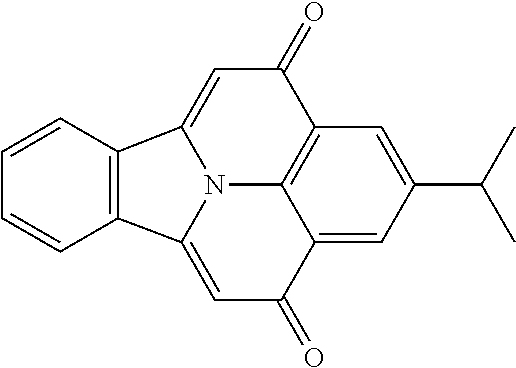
C12=C(C=CC=C1)C1=CC(=O)C3=C4C(=CC(C(C)C)=C3)C(=O)C=C2N41
